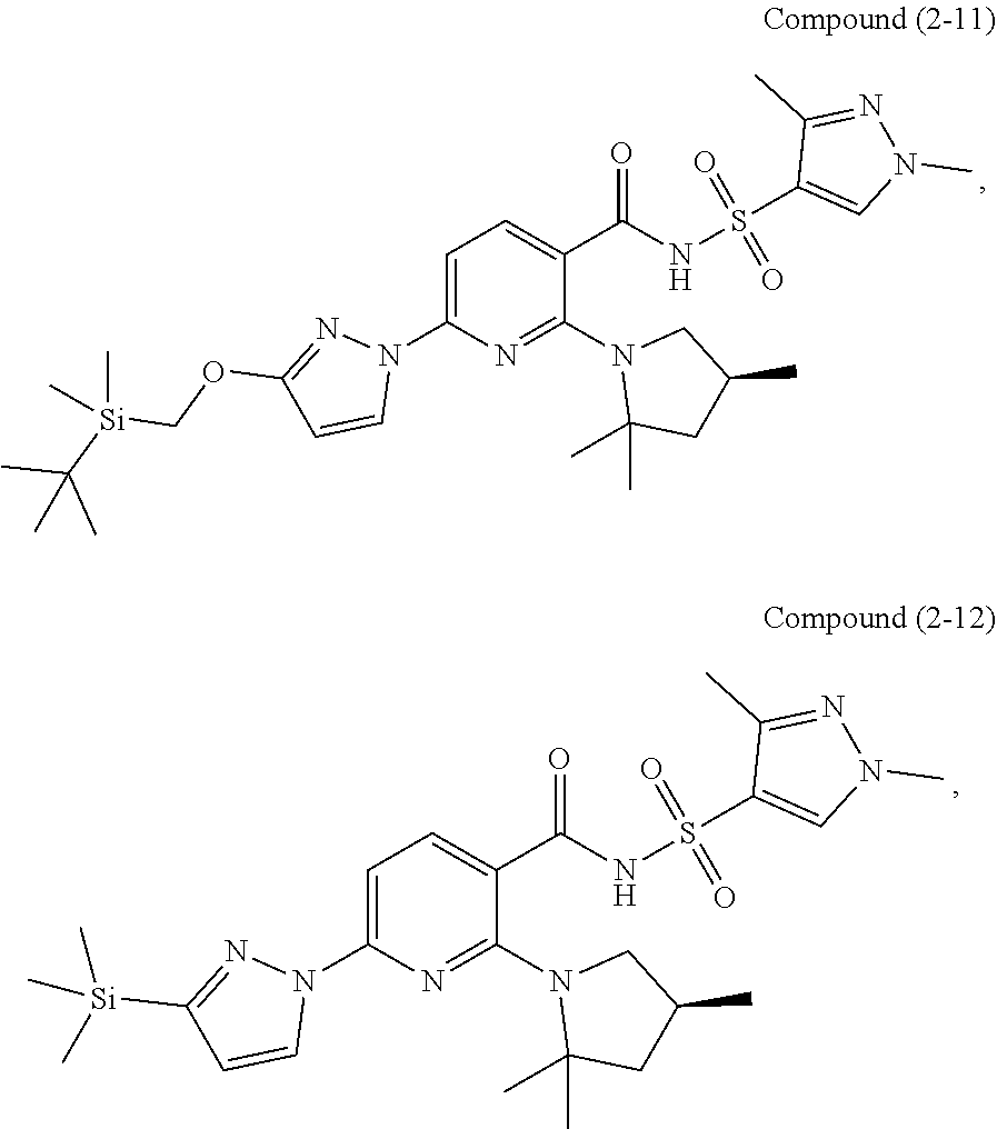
N1(C2=NC(N3C=CC([Si](C)(C)C)=N3)=CC=C2C(=O)NS(=O)(=O)C2=CN(C)N=C2C)C(C)(C)CC(C)C1.N1(C2=NC(N3C=CC(OC[Si](C(C)(C)C)(C)C)=N3)=CC=C2C(=O)NS(=O)(=O)C2=CN(C)N=C2C)C(C)(C)CC(C)C1
